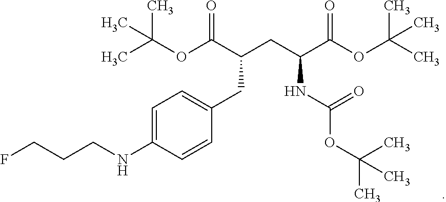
C1=C(NCCCF)C=CC(CC(CC(C(OC(C)(C)C)=O)NC(OC(C)(C)C)=O)C(OC(C)(C)C)=O)=C1
